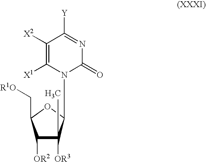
C1([OR2])C([OR3])(C)C(N2C(=O)N=C([Y])C([X2])=C2[X1])OC1C[R1O]
